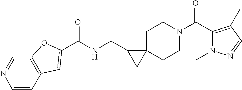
C1N(C(C2=C(C)C=NN2C)=O)CCC2(C1)C(CNC(=O)C1=CC3=C(C=NC=C3)O1)C2
